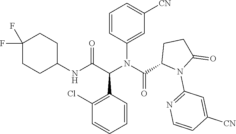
C1=C(N(C(C2N(C3=NC=CC([CN])=C3)C(=O)CC2)=O)C(C(NC2CCC(F)(F)CC2)=O)C2=C(Cl)C=CC=C2)C=CC=C1[CN]
